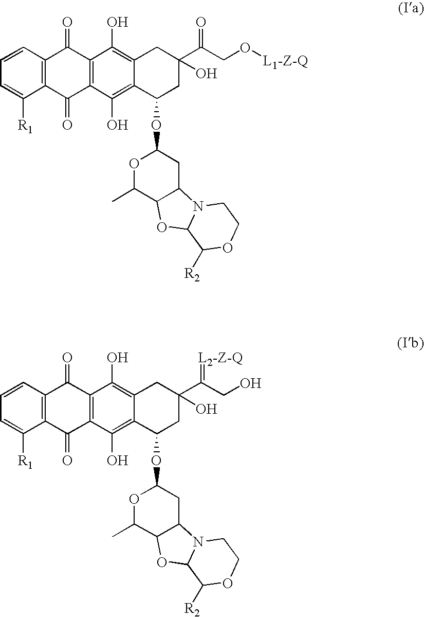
C1=CC2=C(C([R1])=C1)C(=O)C1=C(C2=O)C(O)=C2C(=C1O)C(OC1OC(C)C3C(C1)N1C(O3)C([R2])OCC1)CC(C(CO[L1-Z-Q])=O)(O)C2.C1=CC2=C(C([R1])=C1)C(=O)C1=C(C2=O)C(O)=C2C(=C1O)C(OC1OC(C)C3C(C1)N1C(O3)C([R2])OCC1)CC(C(CO)=[L2-Z-Q])(O)C2
